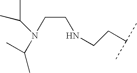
N(CCNCCC(C)C)(C(C)C)C(C)C
